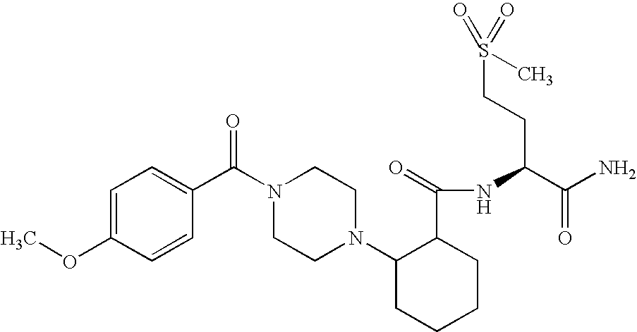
C1=CC(C(N2CCN(C3CCCCC3C(NC(C(N)=O)CCS(=O)(=O)C)=O)CC2)=O)=CC=C1OC
